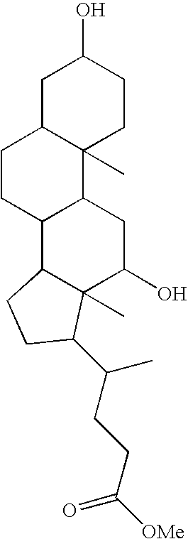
C1C2C(C)(CCC1O)C1C(CC2)C2C(C)(C(O)C1)C(C(CCC(=O)[OMe])C)CC2
